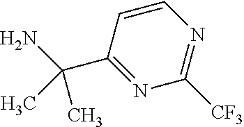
C1=CC(C(N)(C)C)=NC([CF3])=N1
